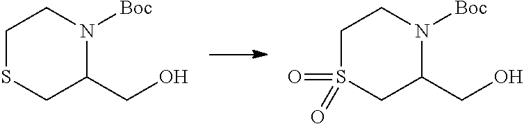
C1SCC(CO)N([Boc])C1.C1S(=O)(=O)CC(CO)N([Boc])C1
